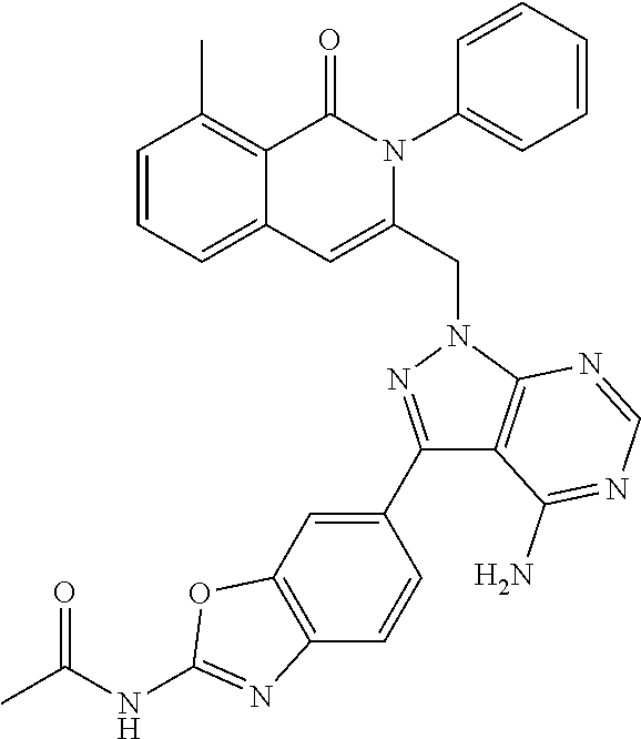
C1=CC=C2C(=C1C)C(=O)N(C1=CC=CC=C1)C(CN1N=C(C3=CC4=C(C=C3)N=C(NC(C)=O)O4)C3=C1N=CN=C3N)=C2
